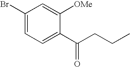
C1(Br)=CC=C(C(CCC)=O)C([OMe])=C1
